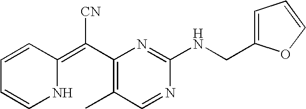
C1=CC(=C(C2=C(C)C=NC(NCC3=CC=CO3)=N2)[CN])NC=C1
